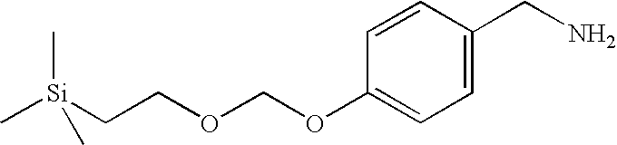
C1=C(CN)C=CC(OCOCC[Si](C)(C)C)=C1
